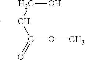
CC(CO)C(OC)=O
